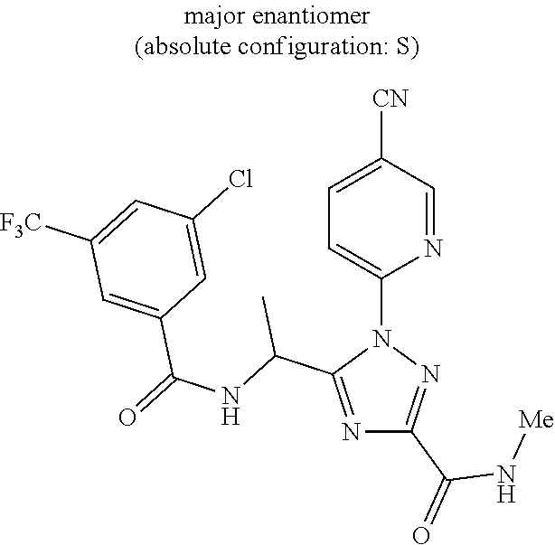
N1=C(C(NC(=O)C2=CC([F3C])=CC(Cl)=C2)C)N(C2=CC=C([CN])C=N2)N=C1C(=O)N[Me]
